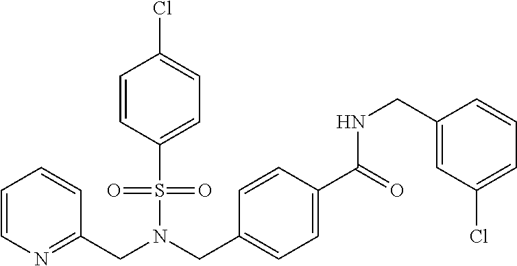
C1=CC(S(N(CC2=CC=C(C(NCC3=CC(Cl)=CC=C3)=O)C=C2)CC2=NC=CC=C2)(=O)=O)=CC=C1Cl
